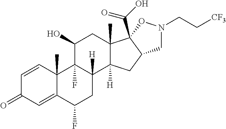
C1=CC2(C)C(=CC1=O)C(F)CC1([H])C2(F)C(O)CC2(C)C1([H])CC1C2(C(O)=O)ON(CC[CF3])C1
